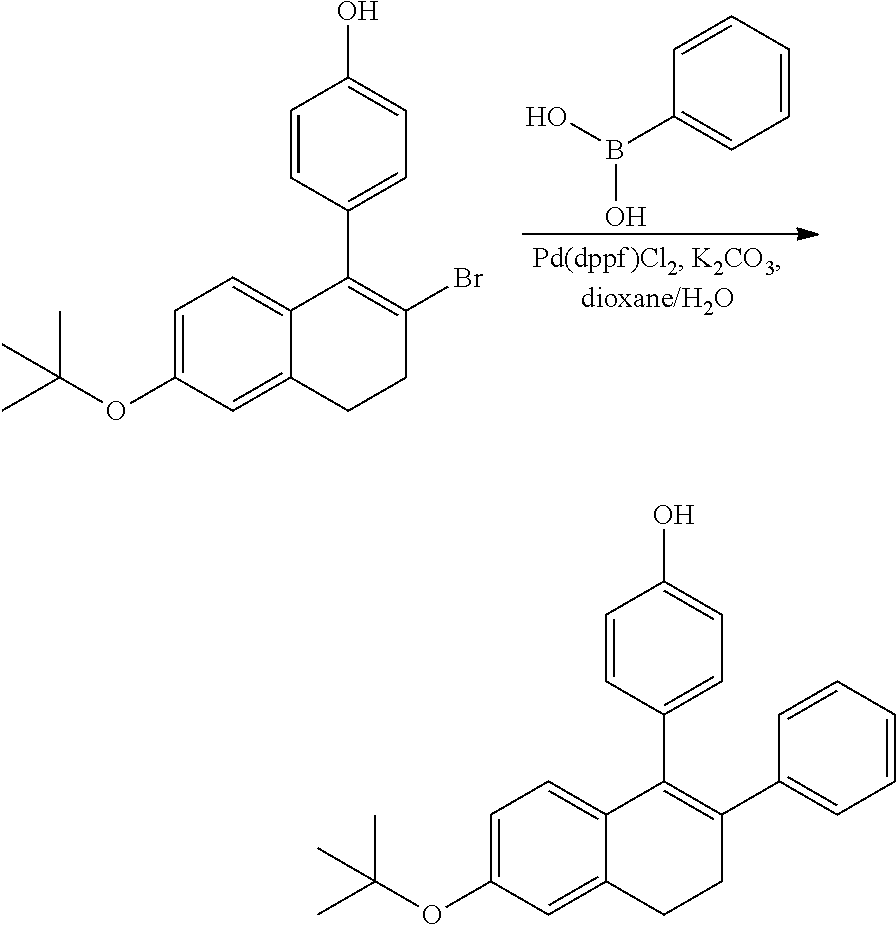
C1=CC=CC=C1B(O)O.C1=CC(C2=C(Br)CCC3=CC(OC(C)(C)C)=CC=C23)=CC=C1O.C1=CC(C2=C(C3=CC=CC=C3)CCC3=CC(OC(C)(C)C)=CC=C23)=CC=C1O
